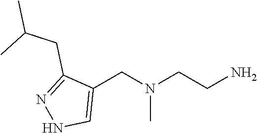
C1(CN(CCN)C)=CNN=C1CC(C)C
